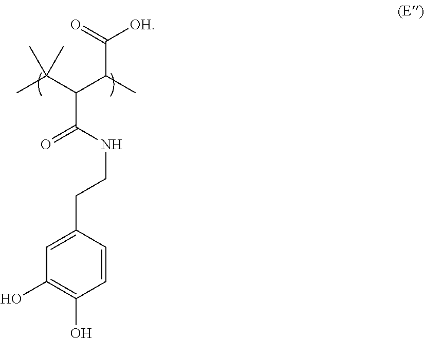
CC(C(C(C)C(=O)[OH])C(=O)NCCC1=CC(O)=C(O)C=C1)(C)C
